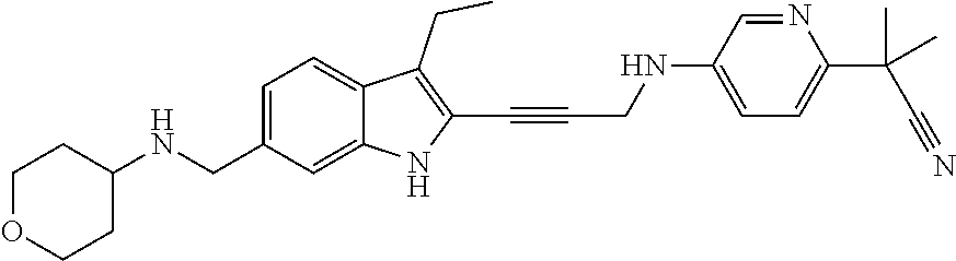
C1=C(CNC2CCOCC2)C=C2C(=C1)C(CC)=C(C#CCNC1=CC=C(C(C#N)(C)C)N=C1)N2
